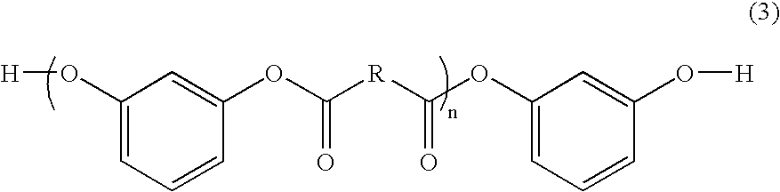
C1(O[H])=CC=CC(OC([R]C(OC2=CC=CC(O[H])=C2)=O)=O)=C1
